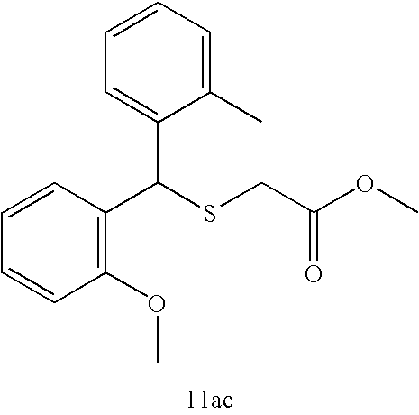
C1=CC=CC(C(SCC(=O)OC)C2=CC=CC=C2C)=C1OC
